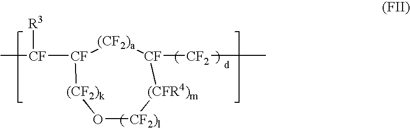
O1[CF2)l][(CFR4)m][CF]([CF2]C)[(CF2)a][CF]([CF]([R3])C)[(CF2)k]1
